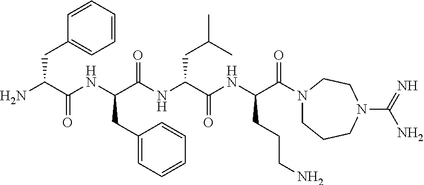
C1=CC=CC=C1CC(N)C(NC(C(NC(C(NC(C(N1CCCN(C(=N)N)CC1)=O)CCCN)=O)CC(C)C)=O)CC1=CC=CC=C1)=O
